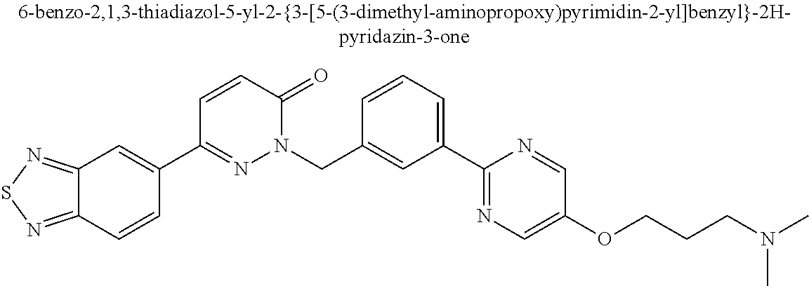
C1=CC(CN2N=C(C3=CC4=NSN=C4C=C3)C=CC2=O)=CC(C2=NC=C(OCCCN(C)C)C=N2)=C1
